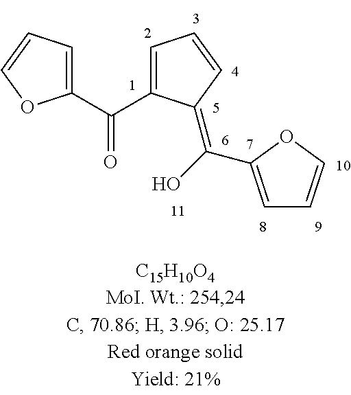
C1=C(C(C2=CC=CO2)=O)C(=C(O)C2=CC=CO2)C=C1
